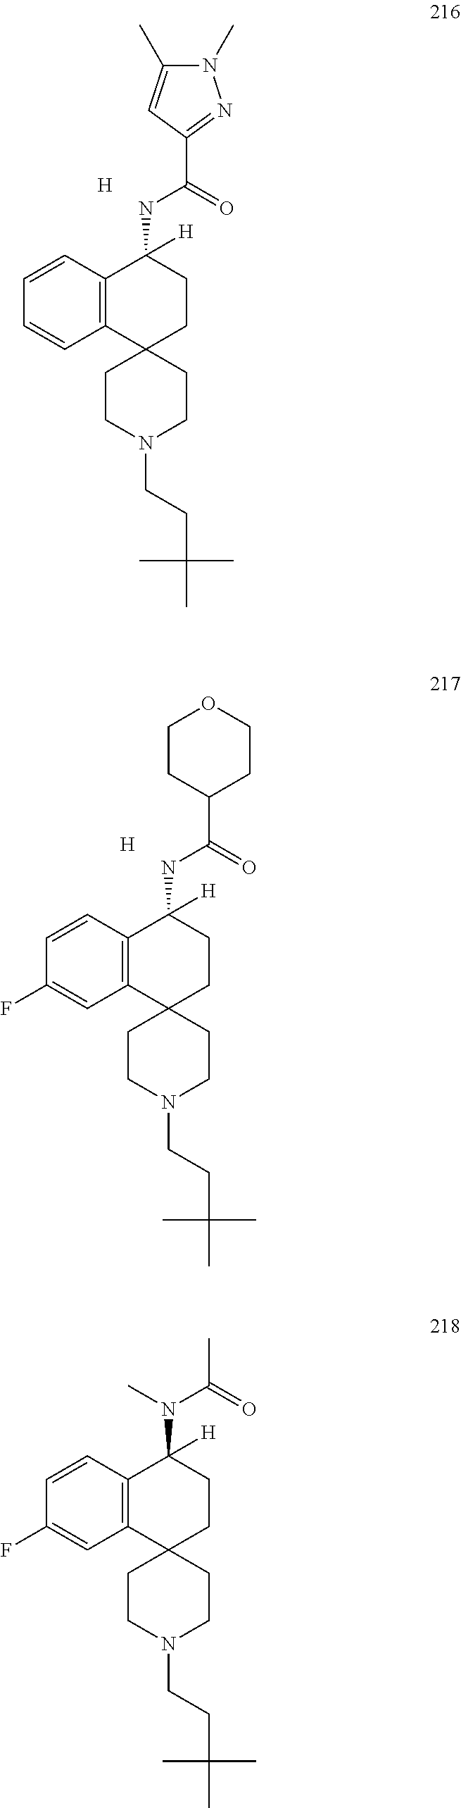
C12(CCN(CCC(C)(C)C)CC1)CCC(NC(=O)C1=NN(C)C(C)=C1)([H])C1=C2C=CC=C1.[H].[H].C12(CCN(CCC(C)(C)C)CC1)CCC(NC(=O)C1CCOCC1)([H])C1=C2C=C(F)C=C1.C12(CCN(CCC(C)(C)C)CC1)CCC(N(C(=O)C)C)([H])C1=C2C=C(F)C=C1
